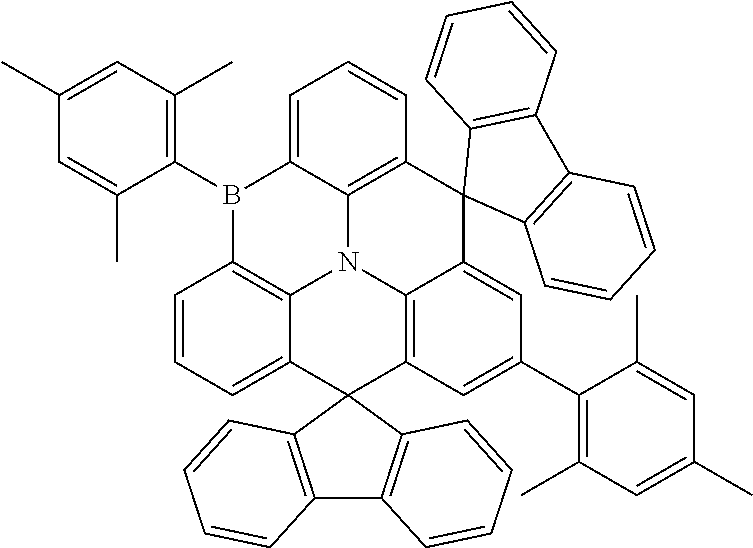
CC1=CC(C)=C(B2C3=C4N5C6=C(C=CC=C26)C2(C6=CC(C7=C(C)C=C(C)C=C7C)=CC(=C56)C5(C4=CC=C3)C3=C(C4=C5C=CC=C4)C=CC=C3)C3=C(C4=C2C=CC=C4)C=CC=C3)C(C)=C1
